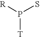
[R]P(S)[T]
